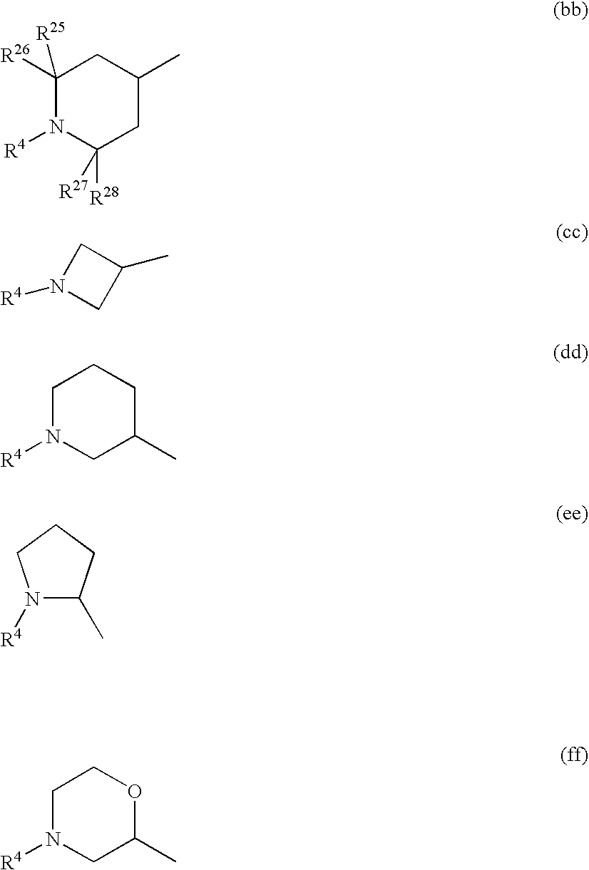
C1([R26])([R25])N([R4])C([R28])([R27])CC(C)C1.C1N([R4])CC1C.C1N([R4])CC(C)CC1.N1([R4])C(C)CCC1.C1N([R4])CC(C)OC1
